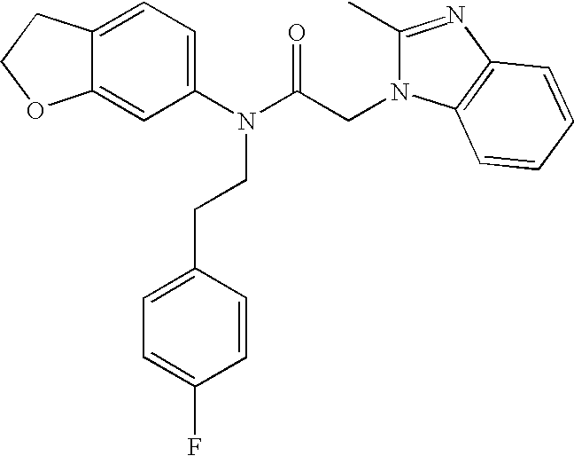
C12=CC=C(N(C(CN3C(C)=NC4=C3C=CC=C4)=O)CCC3=CC=C(F)C=C3)C=C1OCC2
